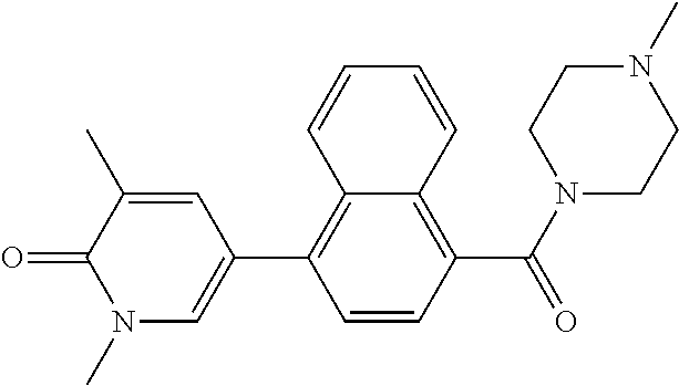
C1=CC(C(N2CCN(C)CC2)=O)=C2C(=C1C1=CN(C)C(=O)C(C)=C1)C=CC=C2
